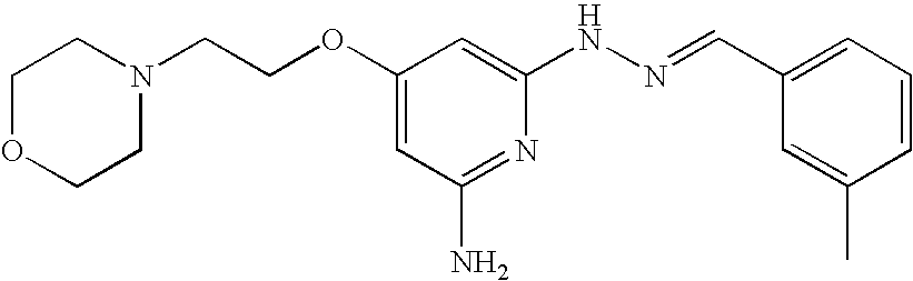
C1(OCCN2CCOCC2)=CC(N)=NC(NN=CC2=CC=CC(C)=C2)=C1
